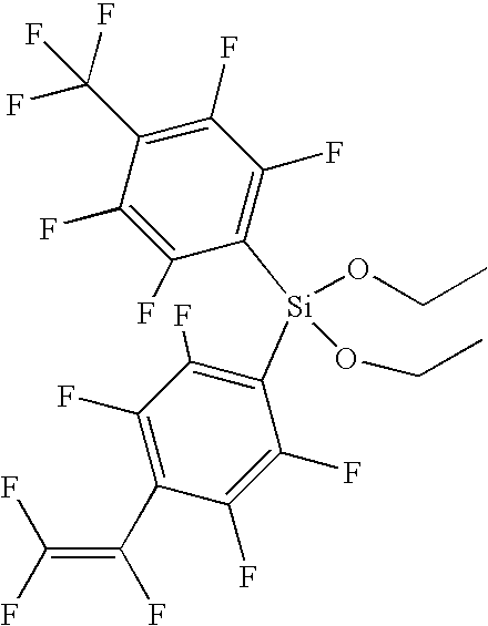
C1(F)=C(F)C([Si](C2=C(F)C(F)=C(C(=C(F)F)F)C(F)=C2F)(OCC)OCC)=C(F)C(F)=C1C(F)(F)F
